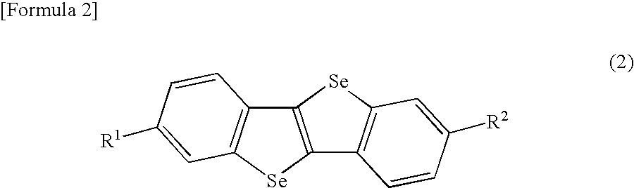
C12=C([Se]C3=C1C=CC([R1])=C3)C1=C([Se]2)C=C([R2])C=C1
